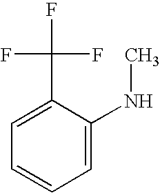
C1=C(C(F)(F)F)C(NC)=CC=C1
